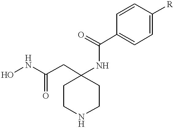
ONC(CC1(NC(C2=CC=C([R])C=C2)=O)CCNCC1)=O
